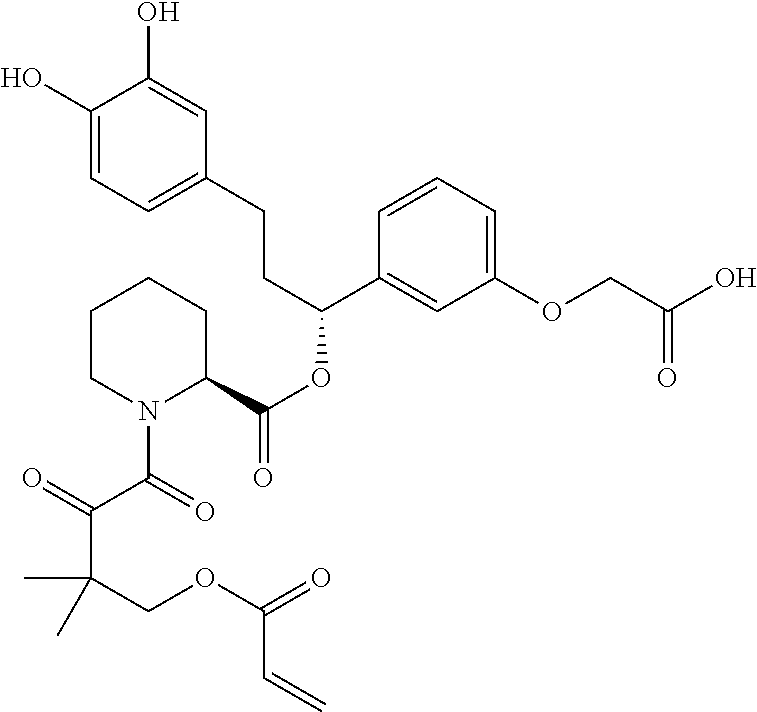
C1(O)=CC=C(CCC(OC(=O)C2CCCCN2C(C(=O)C(COC(=O)C=C)(C)C)=O)C2=CC(OCC(O)=O)=CC=C2)C=C1O
